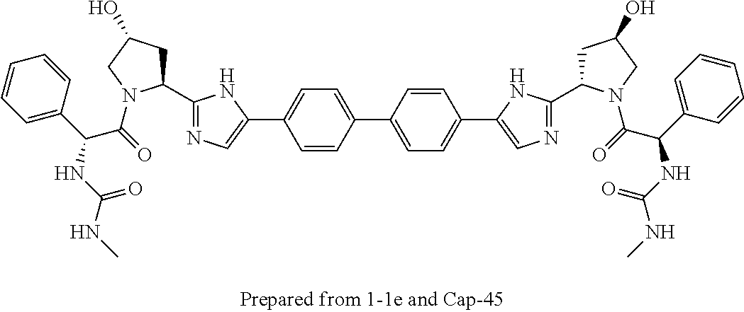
C1=C(C2=CN=C(C3CC(O)CN3C(=O)C(C3=CC=CC=C3)NC(NC)=O)N2)C=CC(C2=CC=C(C3=CN=C(C4CC(O)CN4C(=O)C(C4=CC=CC=C4)NC(NC)=O)N3)C=C2)=C1
